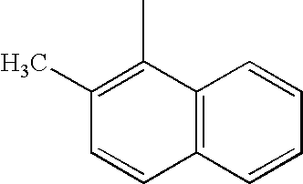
C12=C(C=CC=C1)C=CC(C)=C2C
